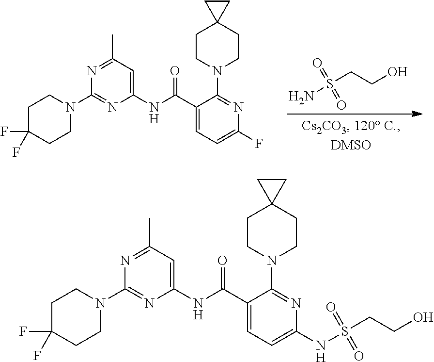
C1(NC(C2=CC=C(F)N=C2N2CCC3(CC2)CC3)=O)=CC(C)=NC(N2CCC(F)(F)CC2)=N1.NS(CCO)(=O)=O.C1(NC(C2=CC=C(NS(CCO)(=O)=O)N=C2N2CCC3(CC2)CC3)=O)=CC(C)=NC(N2CCC(F)(F)CC2)=N1
